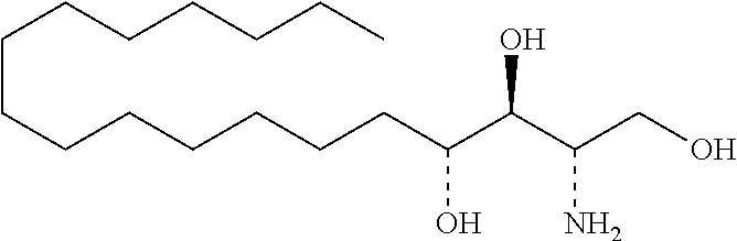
C(C(CO)N)(C(CCCCCCCCCCCCCC)O)O
